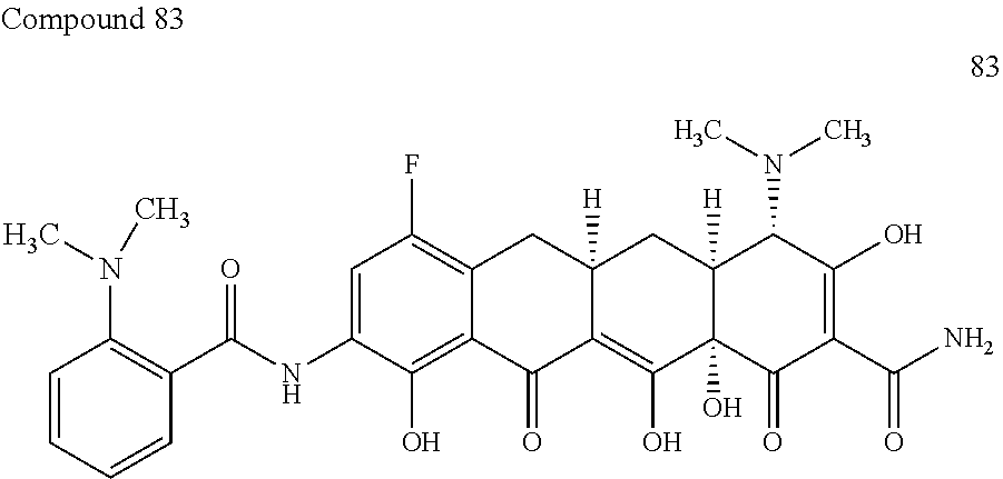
C1=C(NC(C2=C(N(C)C)C=CC=C2)=O)C(O)=C2C(=C1F)CC1([H])C(=C(O)C3(O)C([H])(C1)C(N(C)C)C(O)=C(C(N)=O)C3=O)C2=O
